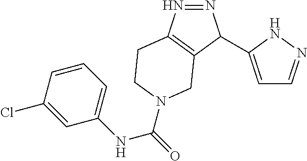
N1=NC(C2=CC=NN2)C2=C1CCN(C(=O)NC1=CC=CC(Cl)=C1)C2
